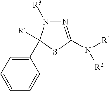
C1(C2([R4])N([R3])N=C(N([R1])[R2])S2)=CC=CC=C1
